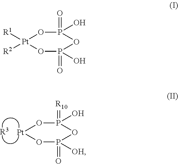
[Pt]1OP(=[R10])(O)OP(=O)([OH])O1.[R3].[R1][Pt]1([R2])OP(=O)(O)OP(=O)(O)O1
